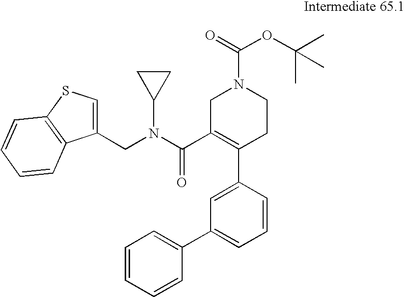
C1=C(CN(C2CC2)C(C2=C(C3=CC(C4=CC=CC=C4)=CC=C3)CCN(C(=O)OC(C)(C)C)C2)=O)C2=C(S1)C=CC=C2
